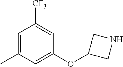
C1=C(C)C=C(OC2CNC2)C=C1[CF3]
